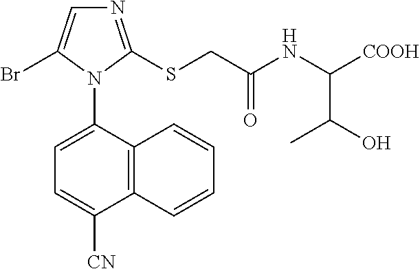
C12=C(C(N3C(Br)=CN=C3SCC(NC([COOH])C(O)C)=O)=CC=C1[CN])C=CC=C2
